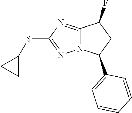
C12=NC(SC3CC3)=NN1C(C1=CC=CC=C1)CC2F
